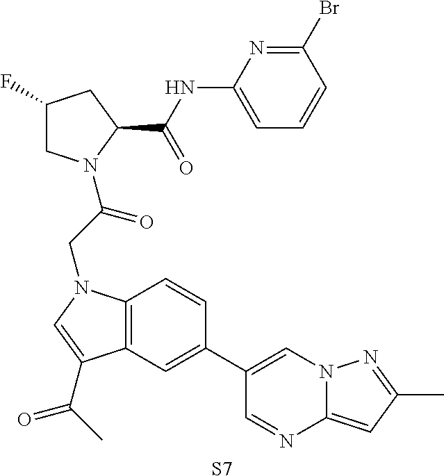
C1(F)CN(C(CN2C3=C(C=C(C4=CN5C(=CC(C)=N5)N=C4)C=C3)C(C(=O)C)=C2)=O)C(C(=O)NC2=CC=CC(Br)=N2)C1.[S7]
